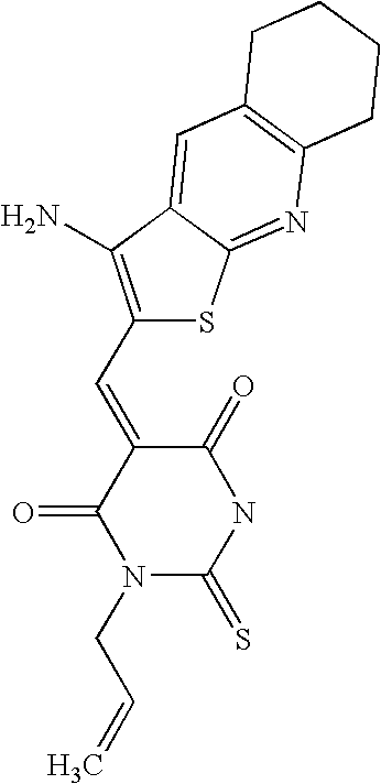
C1(C=C2C(=O)N(CC=C)C(=S)NC2=O)=C(N)C2=CC3=C(N=C2S1)CCCC3
